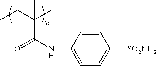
C1=CC(NC(=O)C(CC)(C)C)=CC=C1[SO2NH2]
